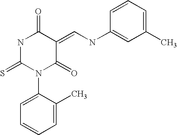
N1C(=S)N(C2=CC=CC=C2C)C(=O)C(=CNC2=CC(C)=CC=C2)C1=O
